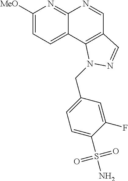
C1([MeO])=CC=C2C(=N1)N=CC1=C2N(CC2=CC=C(S(N)(=O)=O)C(F)=C2)N=C1
